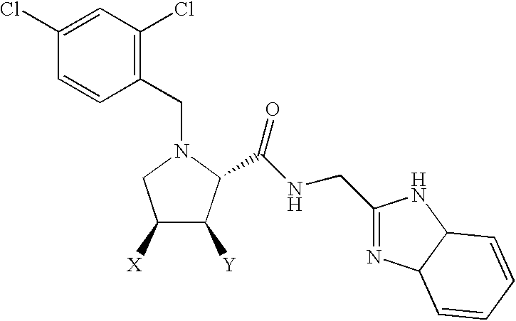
C1=C(Cl)C=CC(CN2CC([X])C([Y])C2C(NCC2=NC3C(N2)C=CC=C3)=O)=C1Cl
